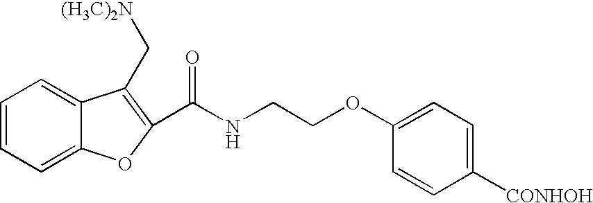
C1=CC=C2C(=C1)C(C[(H3C)2N])=C(C(NCCOC1=CC=C([CONHOH])C=C1)=O)O2
